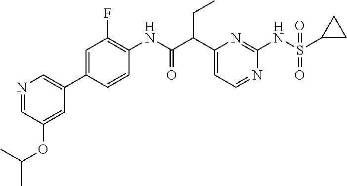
C1(C(C(NC2=C(F)C=C(C3=CN=CC(OC(C)C)=C3)C=C2)=O)CC)=CC=NC(NS(C2CC2)(=O)=O)=N1
